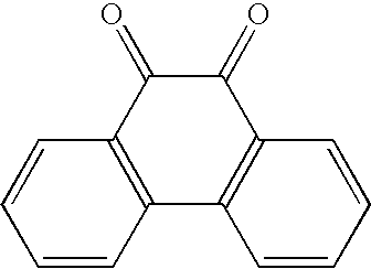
C1=CC2=C(C=C1)C(=O)C(=O)C1=C2C=CC=C1
